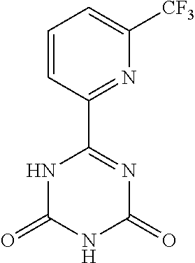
C1=CC(C2=NC(=O)NC(=O)N2)=NC([CF3])=C1
